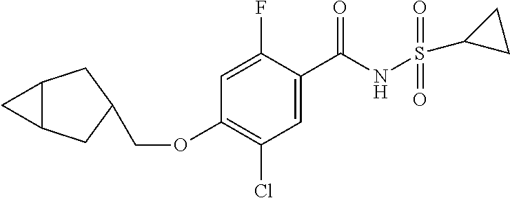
O(C1=C(Cl)C=C(C(=O)NS(C2CC2)(=O)=O)C(F)=C1)CC1CC2C(C1)C2
